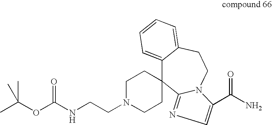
CC(OC(NCCN1CCC2(CC1)C1=CC=CC=C1CCN1C(C(N)=O)=CN=C21)=O)(C)C
